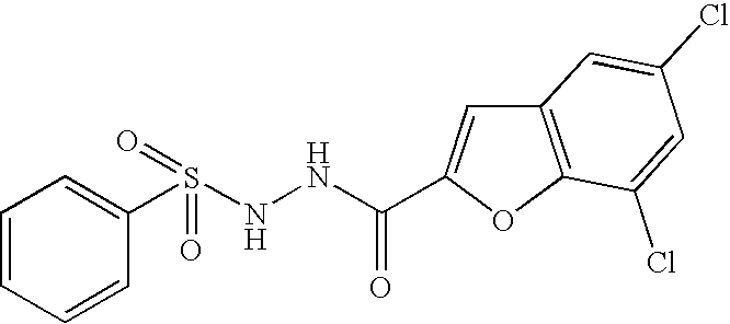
C1=CC=CC(S(NNC(C2=CC3=C(O2)C(Cl)=CC(Cl)=C3)=O)(=O)=O)=C1
